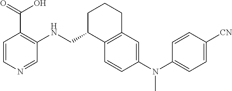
C1=CC(N(C2=CC=C([CN])C=C2)C)=CC2=C1C(CNC1=C(C(O)=O)C=CN=C1)CCC2
